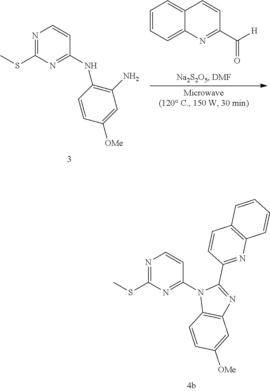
N1=C(SC)N=C(N2C3=C(N=C2C2=NC4=C(C=C2)C=CC=C4)C=C([OMe])C=C3)C=C1.N1=C(SC)N=C(NC2=C(N)C=C([OMe])C=C2)C=C1.C1=CC=C2C(=C1)C=CC(C([H])=O)=N2
